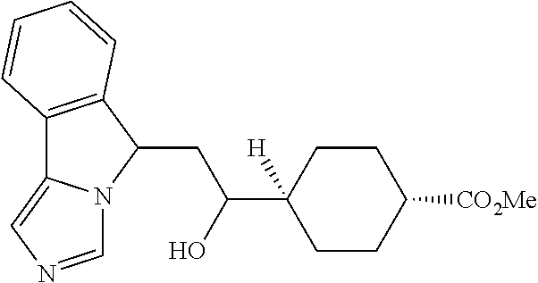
C12=C(C(CC(O)C3([H])CCC([CO2Me])CC3)N3C1=CN=C3)C=CC=C2
